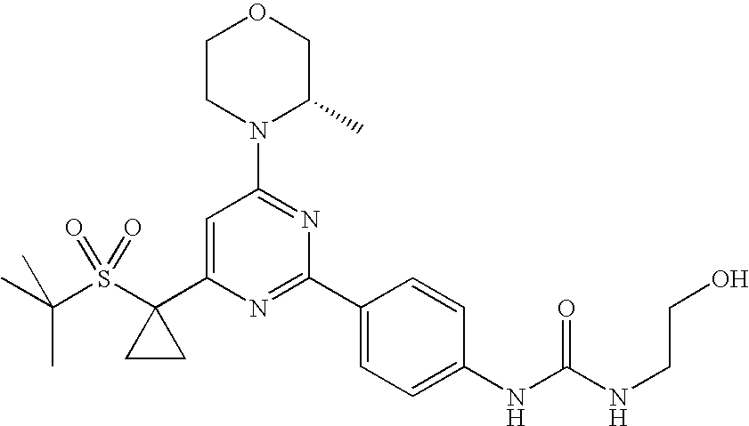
CC(S(C1(C2=CC(N3C(C)COCC3)=NC(C3=CC=C(NC(=O)NCCO)C=C3)=N2)CC1)(=O)=O)(C)C
